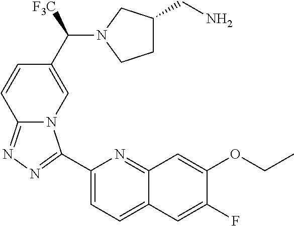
C1=CC2=NN=C(C3=CC=C4C(=N3)C=C(OCC)C(F)=C4)N2C=C1C(N1CCC(CN)C1)[F3C]
